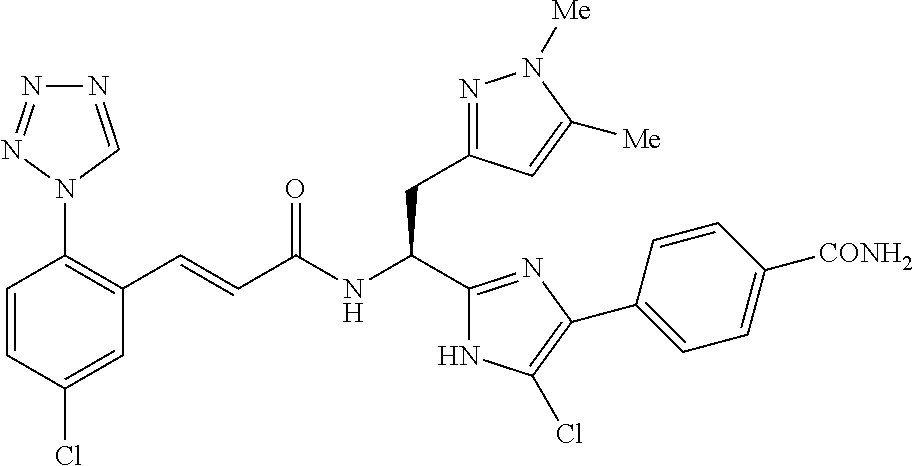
C1=CC(Cl)=CC(C=CC(NC(C2=NC(C3=CC=C([CONH2])C=C3)=C(Cl)N2)CC2=NN([Me])C([Me])=C2)=O)=C1N1C=NN=N1
